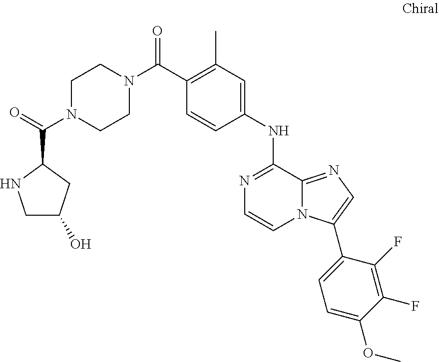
C(C1=C(C)C=C(NC2=NC=CN3C2=NC=C3C2=CC=C(OC)C(F)=C2F)C=C1)(=O)N1CCN(C(C2NCC(O)C2)=O)CC1
